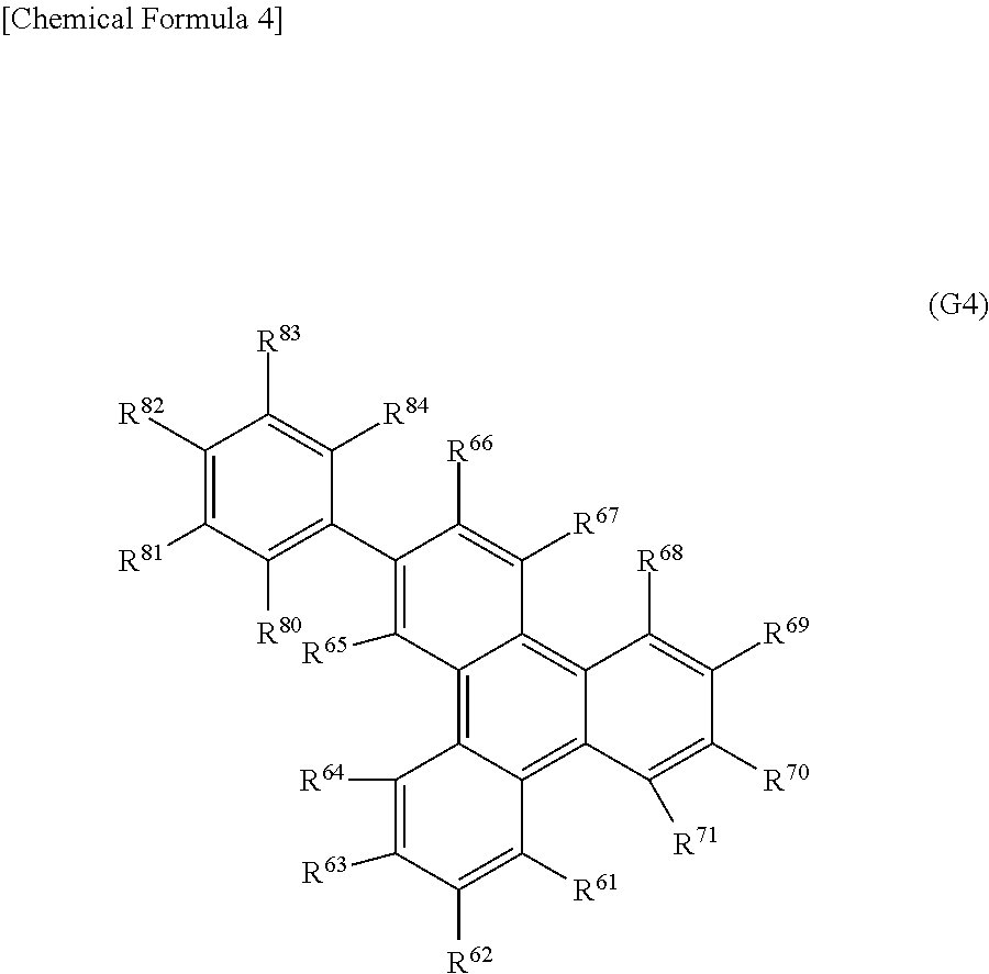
C12=C3C(=C4C(=C1C([R61])=C([R62])C([R63])=C2[R64])C([R71])=C([R70])C([R69])=C4[R68])C([R67])=C([R66])C(C1=C([R80])C([R81])=C([R82])C([R83])=C1[R84])=C3[R65]
